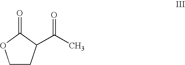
C1CC(C(C)=O)C(=O)O1
